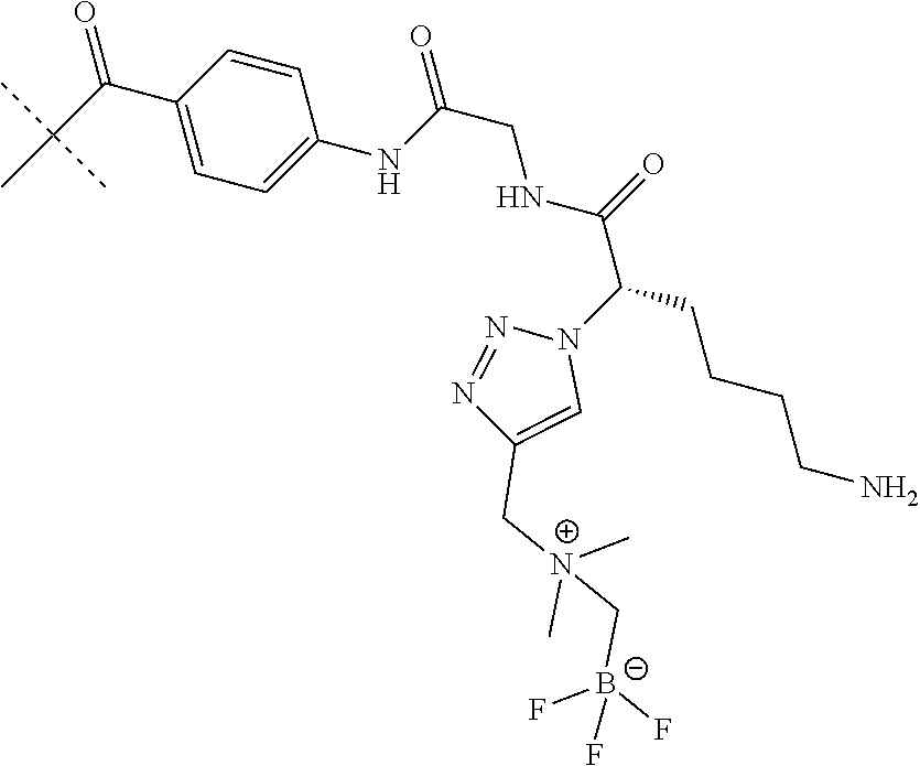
C1(C(C(C)(C)C)=O)=CC=C(NC(CNC(=O)C(N2N=NC(C[N+](C)(C)C[B-](F)(F)F)=C2)CCCCN)=O)C=C1
